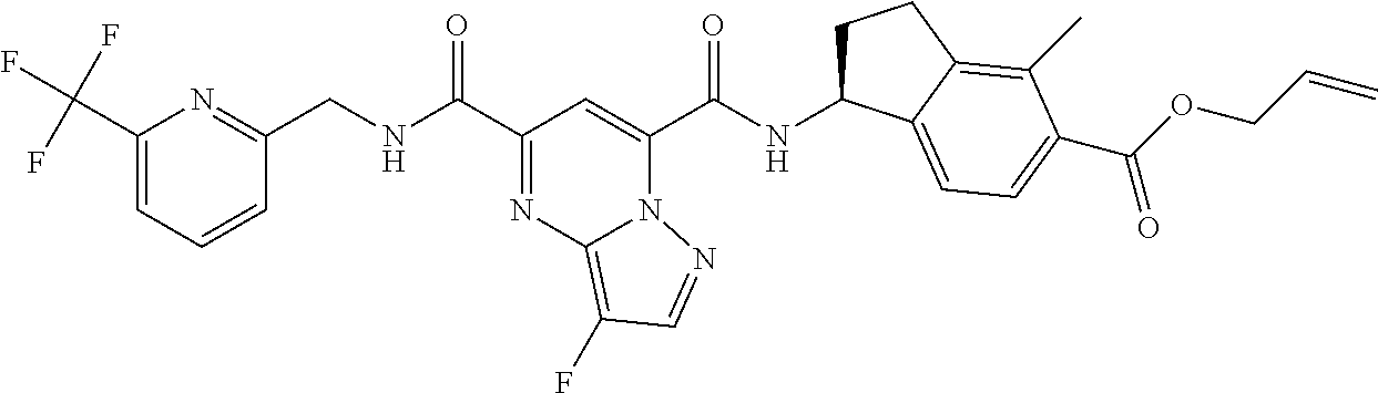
C1(C(F)(F)F)=CC=CC(CNC(C2=NC3=C(F)C=NN3C(C(NC3CCC4=C(C)C(C(OCC=C)=O)=CC=C34)=O)=C2)=O)=N1
